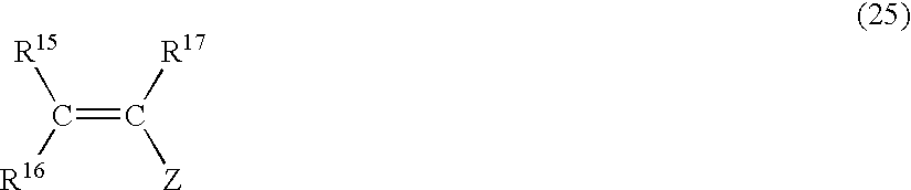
C(=C([R17])[Z])([R16])[R15]
